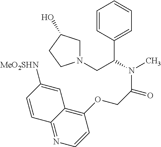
C1=CC(C(CN2CC(O)CC2)N(C)C(COC2=C3C(=NC=C2)C=CC([MeO2SHN])=C3)=O)=CC=C1
